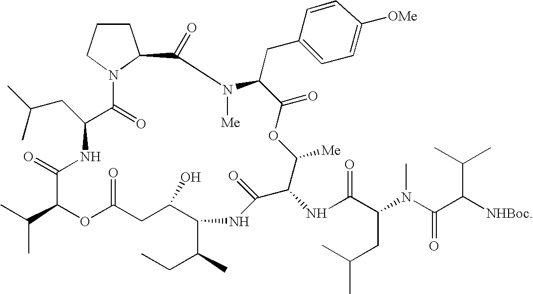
C1CCN2C1C(=O)N([Me])C(CC1=CC=C([OMe])C=C1)C(=O)OC([Me])C(NC(C(CC(C)C)N(C)C(=O)C(C(C)C)[NHBoc])=O)C(=O)NC(C(C)CC)C(O)CC(=O)OC(C(C)C)C(=O)NC(CC(C)C)C2=O
